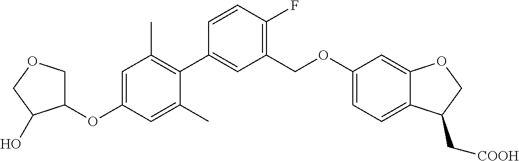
C1(C)=CC(OC2COCC2O)=CC(C)=C1C1=CC(COC2=CC=C3C(=C2)OCC3C[COOH])=C(F)C=C1
